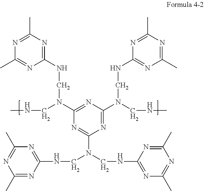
C1(C)=NC(NCN(CNC2=NC(C)=NC(C)=N2)C2=NC(N(CNC)CNC3=NC(C)=NC(C)=N3)=NC(N(CNC)CNC3=NC(C)=NC(C)=N3)=N2)=NC(C)=N1
